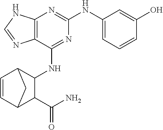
C12=C(C(NC3C4C=CC(C3C(N)=O)C4)=NC(NC3=CC=CC(O)=C3)=N1)N=CN2
